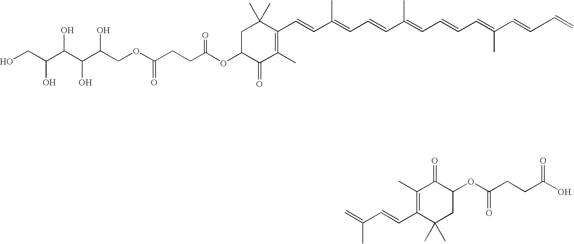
C=C(C=CC1=C(C)C(=O)C(OC(CCC([OH])=O)=O)CC1(C)C)C.C1C(OC(=O)CCC(OCC(C(C(C(CO)O)O)O)O)=O)C(=O)C(C)=C(C=CC(=CC=CC(=CC=CC=C(C)C=CC=C)C)C)C1(C)C
